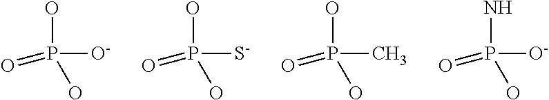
P([O-])(O)(O)=O.P([S-])(O)(O)=O.P(C)(O)(O)=O.P([O-])(N)(O)=O
